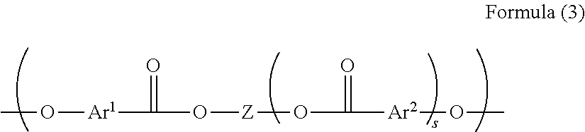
CO[Ar1]C(O[Z]OC([Ar2]OC)=O)=O
